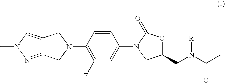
C1=CC(N2CC3=CN(C)N=C3C2)=C(F)C=C1N1CC(CN(C(=O)C)[R])OC1=O
